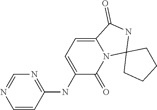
C1=CC(NC2=CC=C3N(C2=O)C2(NC3=O)CCCC2)=NC=N1
